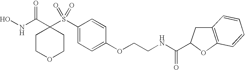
N(C(C1(S(C2=CC=C(OCCNC(C3CC4=C(O3)C=CC=C4)=O)C=C2)(=O)=O)CCOCC1)=O)O
